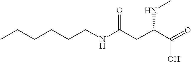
N(C)C(C(O)=O)CC(NCCCCCC)=O
